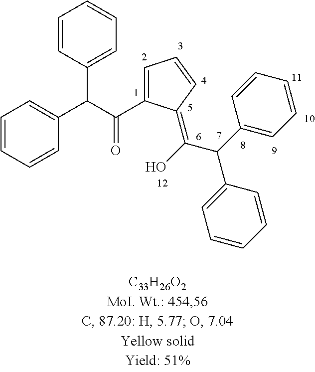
C1=CC(C(C(=O)C2=CC=CC2=C(O)C(C2=CC=CC=C2)C2=CC=CC=C2)C2=CC=CC=C2)=CC=C1
